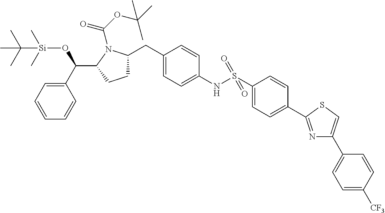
C1(C(C2N(C(=O)OC(C)(C)C)C(CC3=CC=C(NS(C4=CC=C(C5=NC(C6=CC=C([CF3])C=C6)=CS5)C=C4)(=O)=O)C=C3)CC2)O[Si](C(C)(C)C)(C)C)=CC=CC=C1
